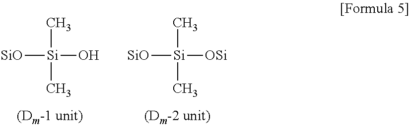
[SiO][Si](O)(C)C.[SiO][Si]([OSi])(C)C
